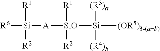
[R6][Si]([R1])([R2])[A][SiO]([Si]([(OR5)3-(a+b)])([(R3)a])[(R4)b])([R1])[R2]
